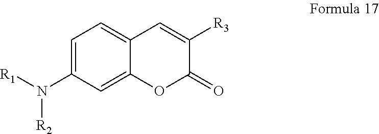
C1=C(N([R1])[R2])C=C2C(=C1)C=C([R3])C(=O)O2
